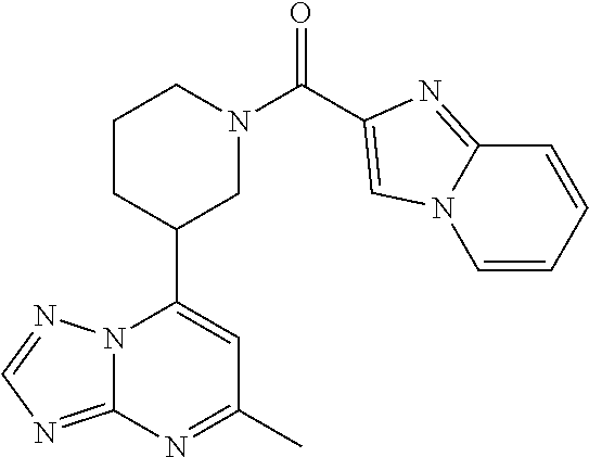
N12C(=NC=N1)N=C(C)C=C2C1CN(C(=O)C2=CN3C(=N2)C=CC=C3)CCC1
